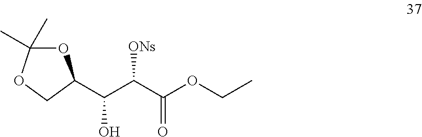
O1C(C)(C)OCC1C(C(C(OCC)=O)[ONs])O
